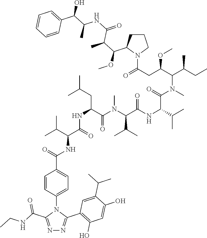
N1=C(C(=O)NCC)N(C2=CC=C(C(NC(C(C)C)C(NC(CC(C)C)C(=O)N(C)C(C(C)C)C(=O)NC(C(N(C(C(C)CC)C(OC)CC(N3CCCC3C(OC)C(C(=O)NC(C)C(O)C3=CC=CC=C3)C)=O)C)=O)C(C)C)=O)=O)C=C2)C(C2=C(O)C=C(O)C(C(C)C)=C2)=N1
